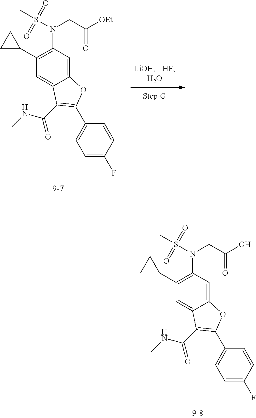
C(C([OEt])=O)N(S(C)(=O)=O)C1=C(C2CC2)C=C2C(=C1)OC(C1=CC=C(F)C=C1)=C2C(=O)NC.C(C(O)=O)N(S(C)(=O)=O)C1=C(C2CC2)C=C2C(=C1)OC(C1=CC=C(F)C=C1)=C2C(=O)NC
